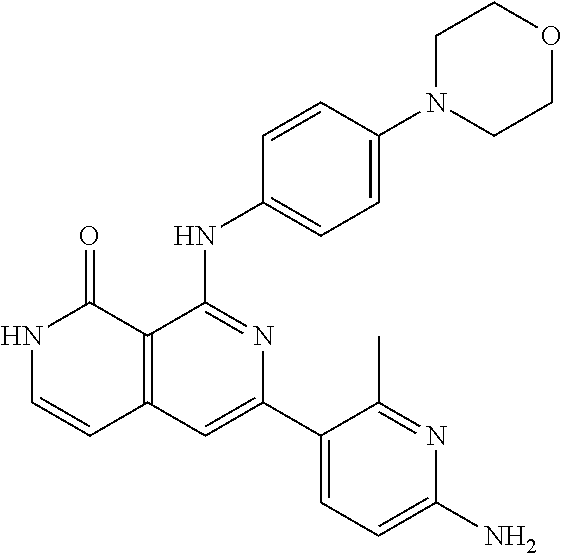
C12=C(C=C(C3=CC=C(N)N=C3C)N=C1NC1=CC=C(N3CCOCC3)C=C1)C=CNC2=O
